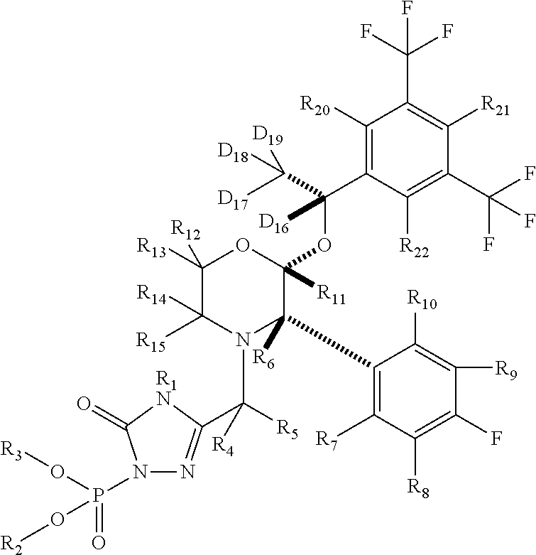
C1([R20])=C(C(OC2([R11])OC([R13])([R12])C([R15])([R14])N(C([R5])([R4])C3=NN(P(=O)(O[R3])O[R2])C(=O)[R1N]3)C2(C2=C([R7])C([R8])=C(F)C([R9])=C2[R10])[R6])([D16])C([D17])([D18])[D19])C([R22])=C(C(F)(F)F)C([R21])=C1C(F)(F)F
